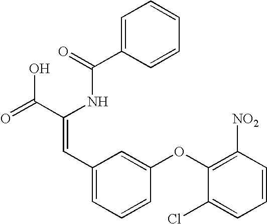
C1=C(C(=O)NC(C(=O)O)=CC2=CC=CC(OC3=C([NO2])C=CC=C3Cl)=C2)C=CC=C1
